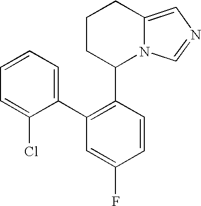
C1CC(C2=C(C3=CC=CC=C3Cl)C=C(F)C=C2)N2C(=CN=C2)C1
